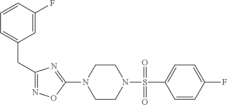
N1=C(CC2=CC=CC(F)=C2)N=C(N2CCN(S(=O)(C3=CC=C(F)C=C3)=O)CC2)O1
